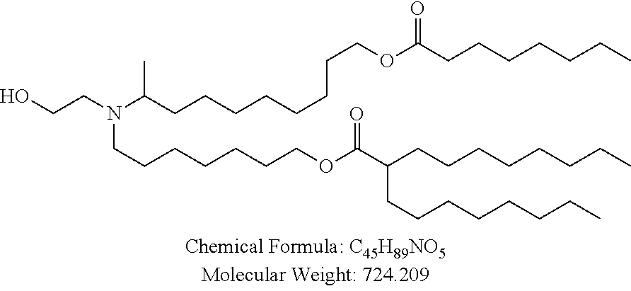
OCCN(C(CCCCCCCCOC(CCCCCCC)=O)C)CCCCCCCOC(C(CCCCCCCC)CCCCCCCC)=O
